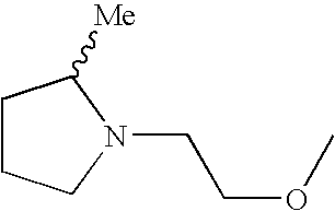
C1CCN(CCOC)C1[Me]
